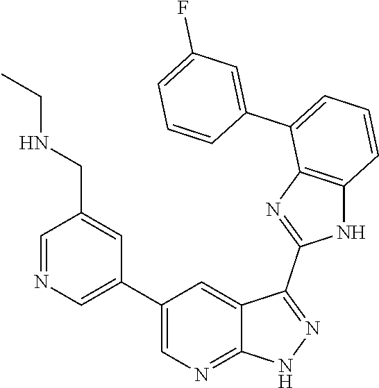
C1(C2=CN=CC(CNCC)=C2)=CN=C2C(=C1)C(C1=NC3=C(N1)C=CC=C3C1=CC(F)=CC=C1)=NN2
